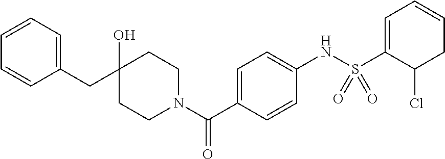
C(C1(O)CCN(C(C2=CC=C(NS(C3=CC=CCC3Cl)(=O)=O)C=C2)=O)CC1)C1=CC=CC=C1
